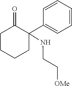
C(NC1(C2=CC=CC=C2)C(=O)CCCC1)C[OMe]
